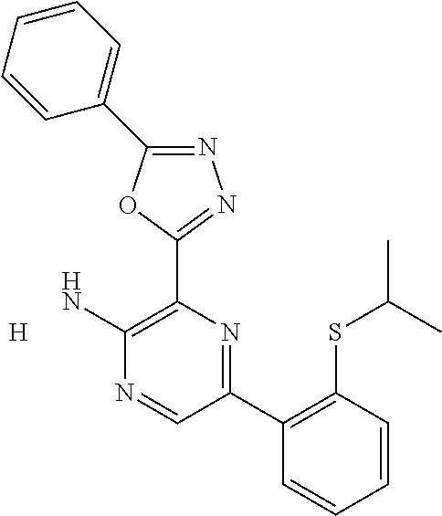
[H].N1=C(C2=CC=CC=C2)OC(C2=C(N)N=CC(C3=C(SC(C)C)C=CC=C3)=N2)=N1
